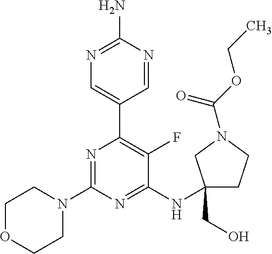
N1=C(N)N=CC(C2=C(F)C(NC3(CO)CCN(C(OCC)=O)C3)=NC(N3CCOCC3)=N2)=C1
